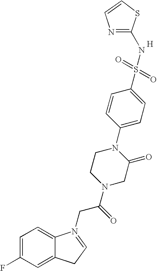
C1=C(F)C=C2C(=C1)N(CC(N1CC(=O)N(C3=CC=C(S(=O)(=O)NC4=NC=CS4)C=C3)CC1)=O)=CC2.[H]
